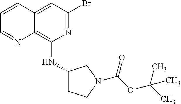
C1(NC2=C3C(=CC(Br)=N2)C=CC=N3)CCN(C(OC(C)(C)C)=O)C1
